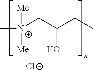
C[N+](CC(CC)O)([Me])[Me].[Cl-]
